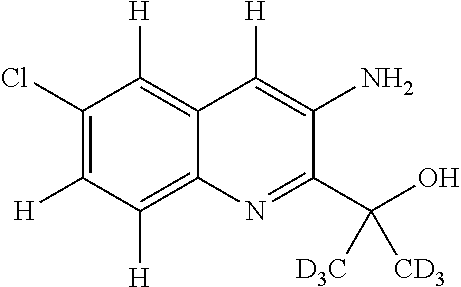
C12=C([H])C(Cl)=C([H])C([H])=C1N=C(C(O)([CD3])[D3C])C(N)=C2[H]
